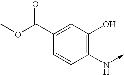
O=C(C1=CC(O)=C(N->C)C=C1)OC
